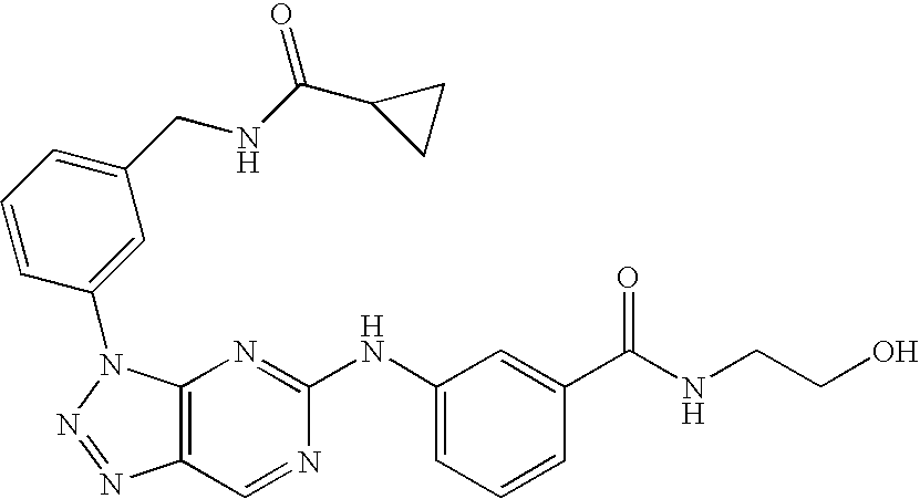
C12=C(N(C3=CC(CNC(C4CC4)=O)=CC=C3)N=N1)N=C(NC1=CC=CC(C(NCCO)=O)=C1)N=C2
